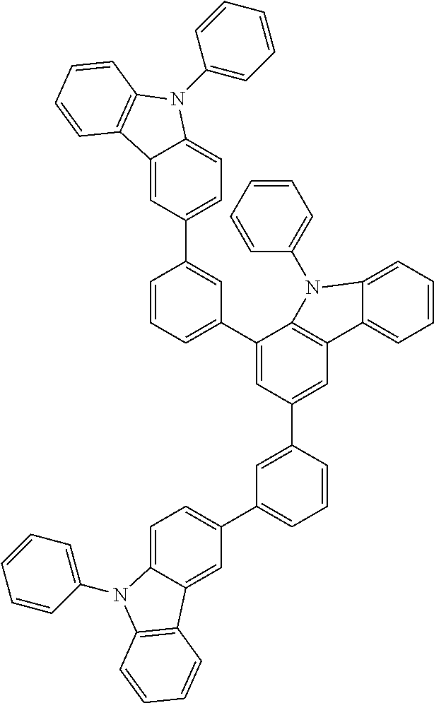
C1=CC=C(C2=CC(C3=CC(C4=CC=C5C(=C4)C4=C(N5C5=CC=CC=C5)C=CC=C4)=CC=C3)=CC3=C2N(C2=CC=CC=C2)C2=CC=CC=C32)C=C1C1=CC=C2C(=C1)C1=C(N2C2=CC=CC=C2)C=CC=C1
